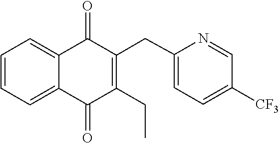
C1=CC=C2C(=O)C(CC3=CC=C([CF3])C=N3)=C(CC)C(=O)C2=C1
